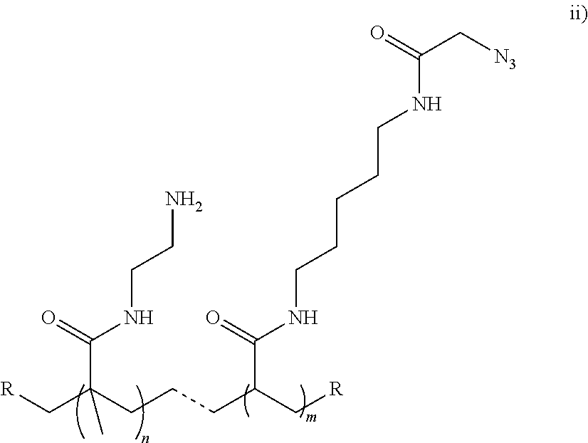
NCCNC(=O)C(C[R])(CCCC(C(NCCCCCNC(=O)C[N3])=O)C[R])C
